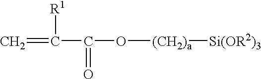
C=C(C(O[(CH2)a][Si(OR2)3])=O)[R1]
